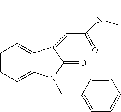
C1=CC=C2C(=C1)C(=CC(N(C)C)=O)C(=O)N2CC1=CC=CC=C1
